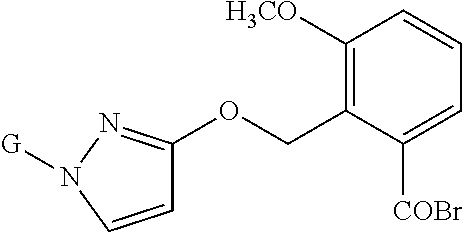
C1=CN([G])N=C1OCC1=C([H3CO])C=CC=C1[COBr]
